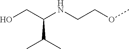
OCC(NCCOC)C(C)C
